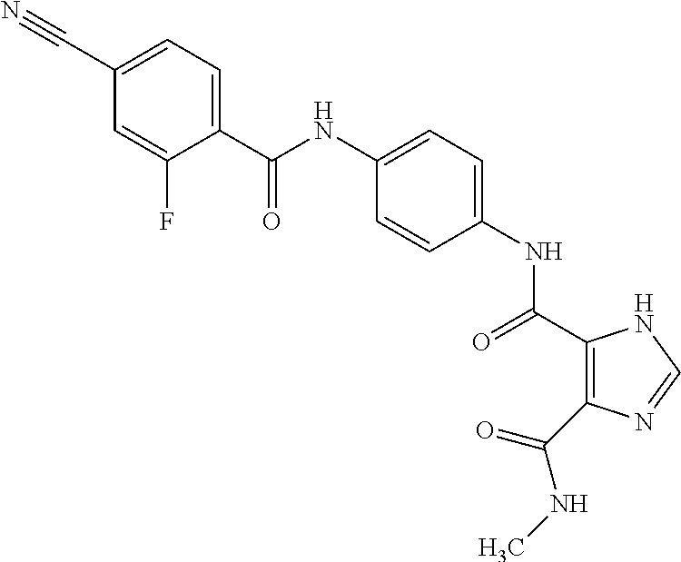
C(NC1=CC=C(NC(=O)C2=C(C(NC)=O)N=CN2)C=C1)(=O)C1=CC=C(C#N)C=C1F
